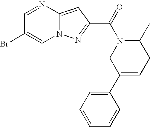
C1=NC2=CC(C(=O)N3CC(C4=CC=CC=C4)=CCC3C)=NN2C=C1Br
